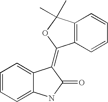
C1=CC=C2C(=C1)C(=C1C3=C(C(C)(C)O1)C=CC=C3)C(=O)N2
